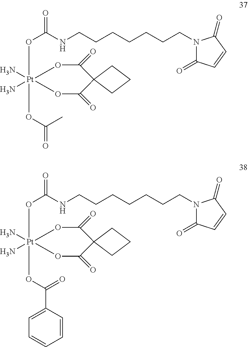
N[Pt]1(N)(OC(=O)NCCCCCCCN2C(=O)C=CC2=O)(OC(C2=CC=CC=C2)=O)OC(=O)C2(C(=O)O1)CCC2.N[Pt]1(N)(OC(=O)NCCCCCCCN2C(=O)C=CC2=O)(OC(=O)C)OC(=O)C2(C(=O)O1)CCC2
